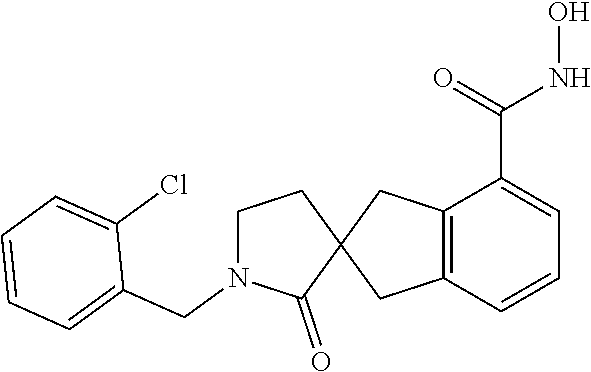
C12=C(C=CC=C1C(=O)NO)CC1(C2)CCN(CC2=CC=CC=C2Cl)C1=O
